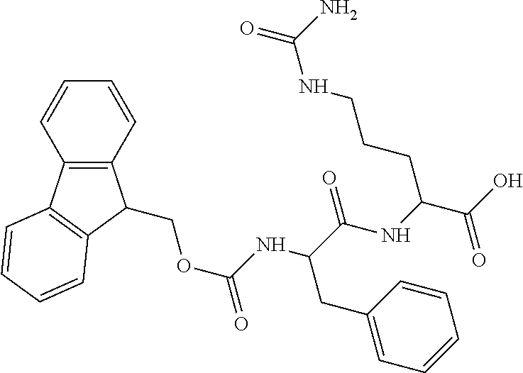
C(C(NC(C(O)=O)CCCNC(=O)N)=O)(NC(=O)OCC1C2=C(C3=C1C=CC=C3)C=CC=C2)CC1=CC=CC=C1
